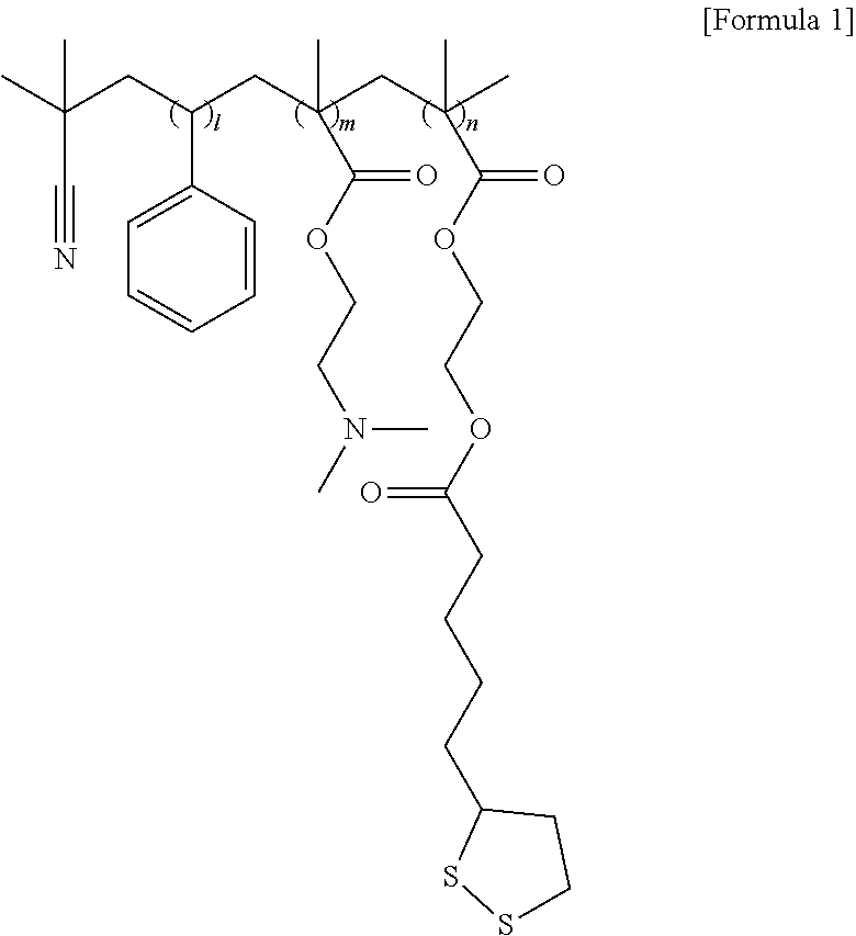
CC(CC(CC(C(OCCN(C)C)=O)(C)CC(C)(C(OCCOC(CCCCC1SSCC1)=O)=O)C)C1=CC=CC=C1)(C#N)C
